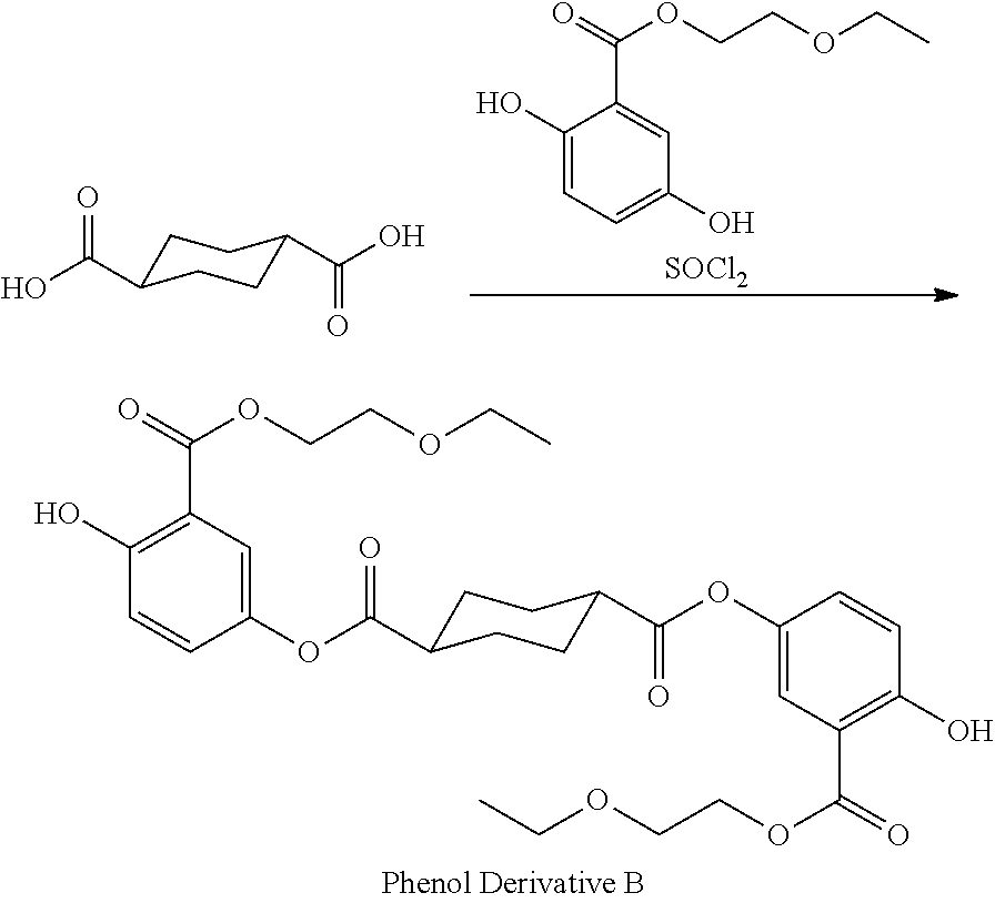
C1(O)=CC=C(O)C=C1C(=O)OCCOCC.[SOCl2].C1C(C(O)=O)CCC(C(O)=O)C1.C1C(C(OC2=CC(C(=O)OCCOCC)=C(O)C=C2)=O)CCC(C(OC2=CC(C(=O)OCCOCC)=C(O)C=C2)=O)C1
